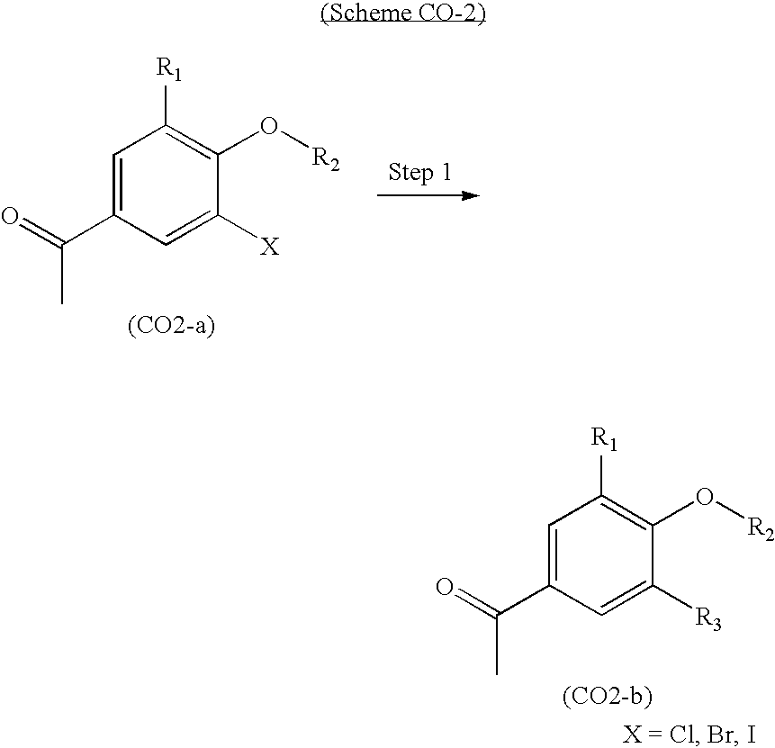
C1=C(C(=O)C)C=C([X])C(O[R2])=C1[R1].C1=C(C(=O)C)C=C([R3])C(O[R2])=C1[R1]
